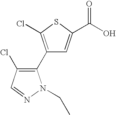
C1(C2=C(Cl)C=NN2CC)=C(Cl)SC(C(O)=O)=C1
